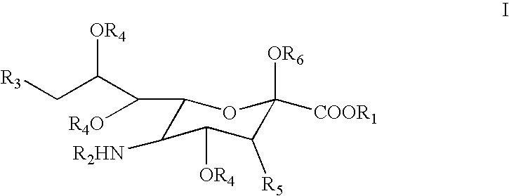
C1(C(C([OR4])C[R3])[R4O])C([R2HN])C([OR4])C([R5])C([OR6])([COOR1])O1
